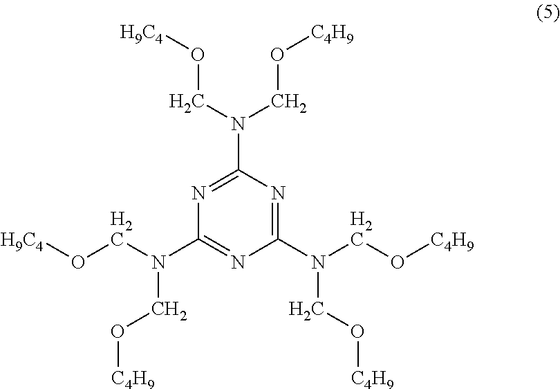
C1(N(CO[C4H9])CO[C4H9])=NC(N(CO[C4H9])CO[H9C4])=NC(N(CO[H9C4])CO[C4H9])=N1
